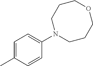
C1=C(C)C=CC(N2CCCOCCC2)=C1
